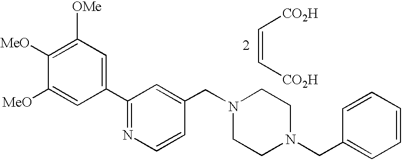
C(=C[CO2H])[CO2H].C1(C2=NC=CC(CN3CCN(CC4=CC=CC=C4)CC3)=C2)=CC([OMe])=C([MeO])C([MeO])=C1
